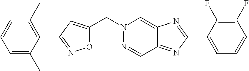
C1=C(C)C(C2=NOC(CN3N=CC4=NC(C5=CC=CC(F)=C5F)=NC4=C3)=C2)=C(C)C=C1
